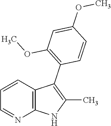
C1=CC2=C(N=C1)NC(C)=C2C1=C(OC)C=C(OC)C=C1
